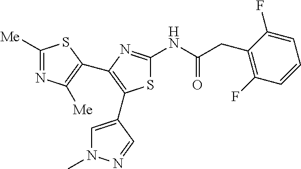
S1C(NC(CC2=C(F)C=CC=C2F)=O)=NC(C2=C([Me])N=C([Me])S2)=C1C1=CN(C)N=C1
